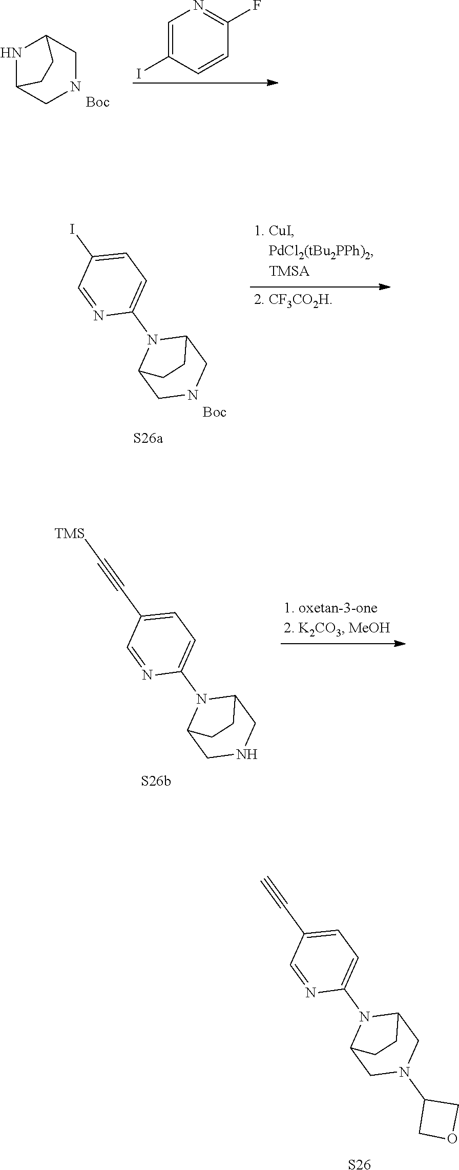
C(C1=CC=C(N2C3CN(C4COC4)CC2CC3)N=C1)#C.[S26].N1C2CNCC1CC2.[Boc].C1=C(I)C=CC(F)=N1.IC1=CC=C(N2C3CNCC2CC3)N=C1.[Boc].C(C1=CC=C(N2C3CNCC2CC3)N=C1)#C[TMS]
